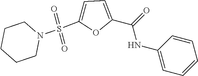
C1=CC(NC(C2=CC=C(S(=O)(=O)N3CCCCC3)O2)=O)=CC=C1
